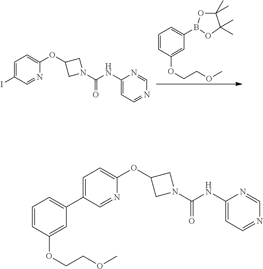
C1=CC(OCCOC)=CC(B2OC(C)(C)C(C)(C)O2)=C1.C1=C(I)C=NC(OC2CN(C(NC3=CC=NC=N3)=O)C2)=C1.C1=C(C2=CC=CC(OCCOC)=C2)C=NC(OC2CN(C(NC3=CC=NC=N3)=O)C2)=C1
